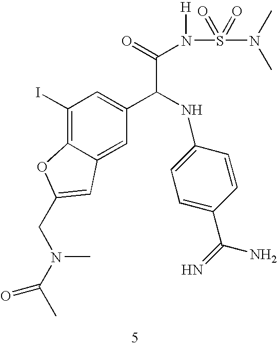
C1(I)=C2C(=CC(C(NC3=CC=C(C(=N)N)C=C3)C(=O)N(S(=O)(=O)N(C)C)[H])=C1)C=C(CN(C)C(C)=O)O2
